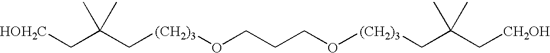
[HOH2C]CC(C[(CH2)3]OCCCO[(CH2)3]CC(C[CH2OH])(C)C)(C)C
